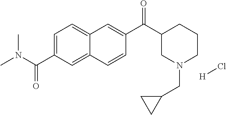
C1=C(C(N(C)C)=O)C=C2C(=C1)C=C(C(C1CN(CC3CC3)CCC1)=O)C=C2.[H]Cl
